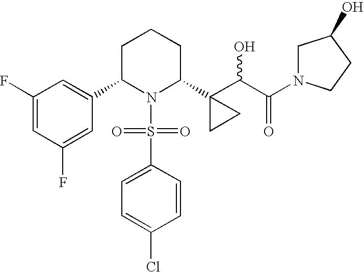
C1C(C2=CC(F)=CC(F)=C2)N(S(=O)(=O)C2=CC=C(Cl)C=C2)C(C2(C(C(=O)N3CC(O)CC3)O)CC2)CC1
